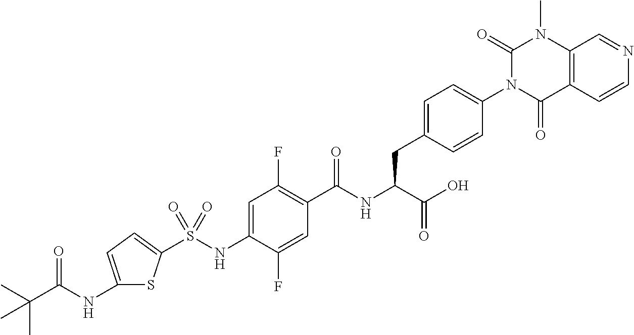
S(NC1=CC(F)=C(C(NC(C(O)=O)CC2=CC=C(N3C(=O)C4=C(N(C)C3=O)C=NC=C4)C=C2)=O)C=C1F)(=O)(=O)C1=CC=C(NC(C(C)(C)C)=O)S1
